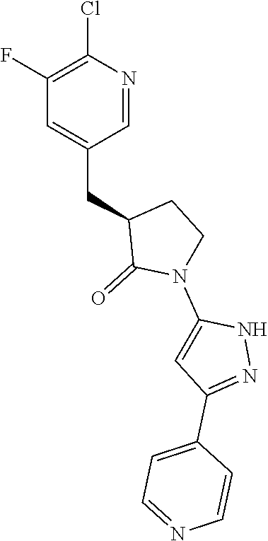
C1(F)=C(Cl)N=CC(CC2C(=O)N(C3=CC(C4=CC=NC=C4)=NN3)CC2)=C1
